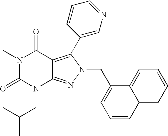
N1(C)C(=O)N(CC(C)C)C2=NN(CC3=CC=CC4=CC=CC=C34)C(C3=CN=CC=C3)=C2C1=O
